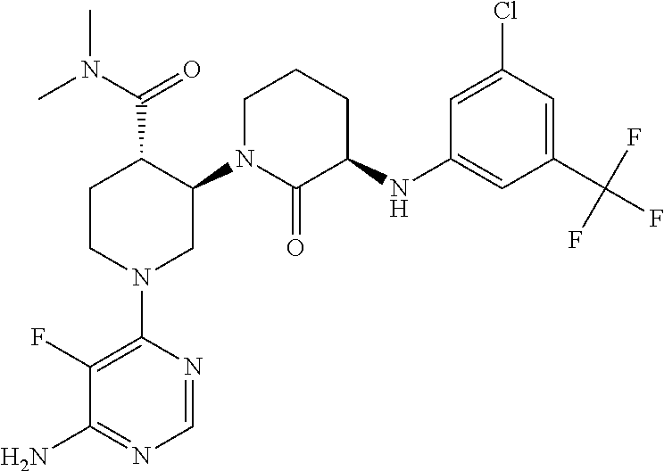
C1(F)=C(N2CC(N3C(=O)C(NC4=CC(C(F)(F)F)=CC(Cl)=C4)CCC3)C(C(N(C)C)=O)CC2)N=CN=C1N
